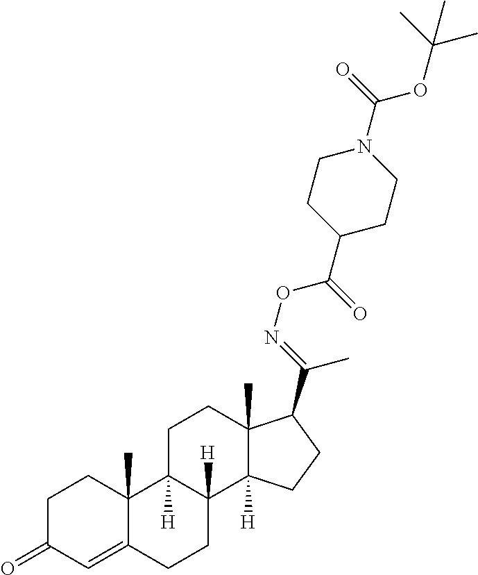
C1C(=O)C=C2C(C)(C1)C1([H])C([H])(CC2)C2([H])C(C)(CC1)C(C(=NOC(=O)C1CCN(C(OC(C)(C)C)=O)CC1)C)CC2
